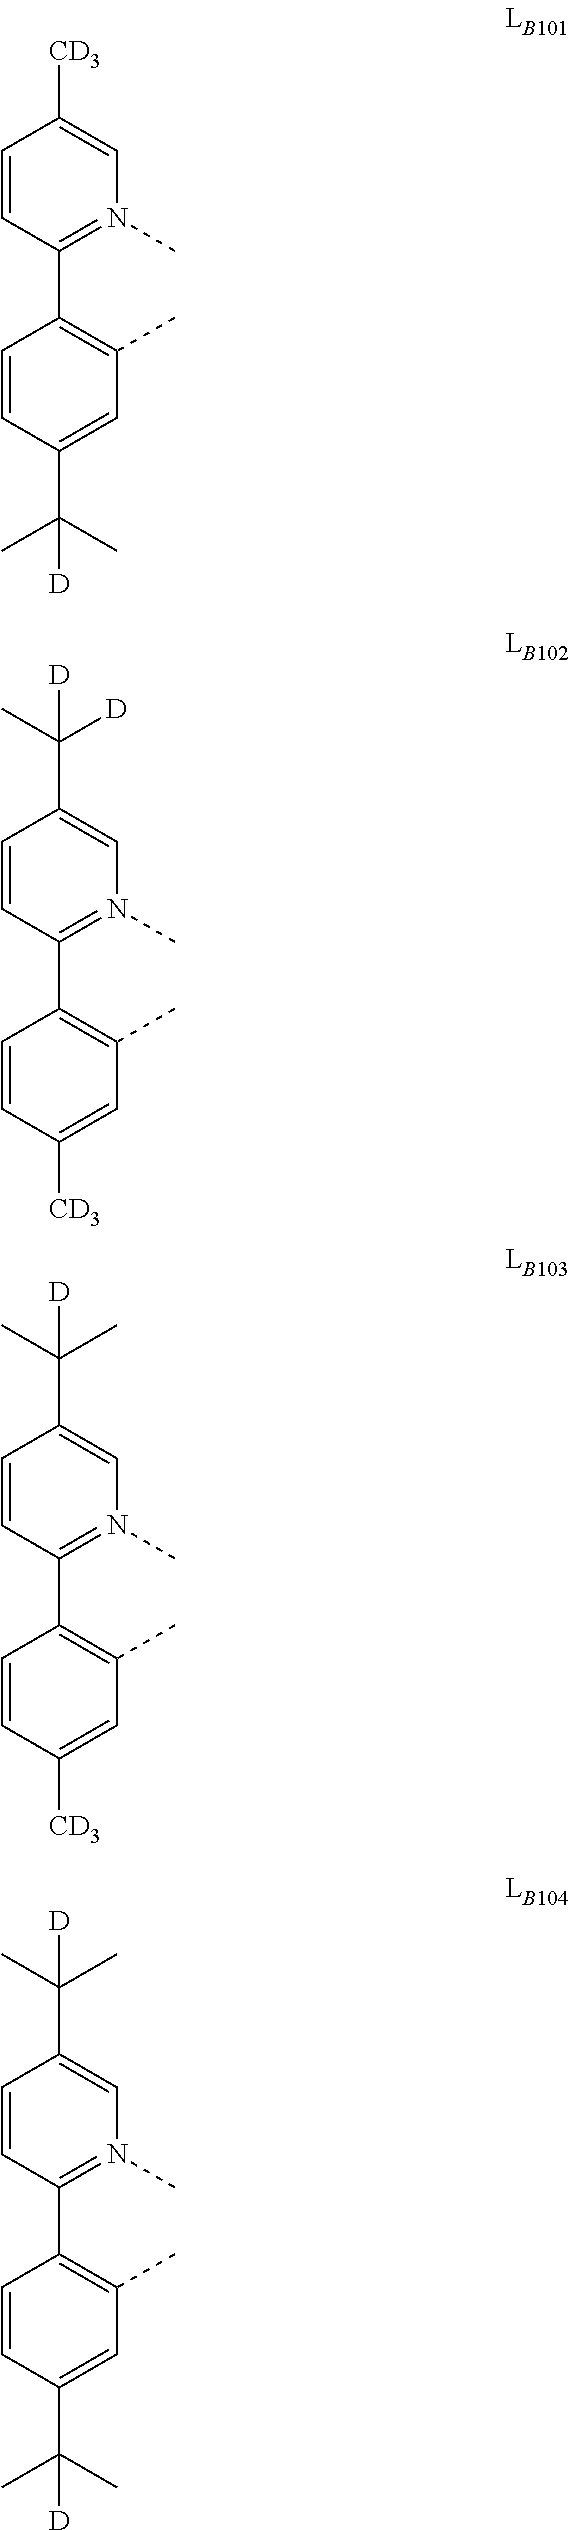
C1=CC([CD3])=CN(C)=C1C1=C(C)C=C(C(C)(C)[D])C=C1.C1=CC(C(C)([D])[D])=CN(C)=C1C1=C(C)C=C([CD3])C=C1.C1=CC(C(C)(C)[D])=CN(C)=C1C1=C(C)C=C(C(C)(C)[D])C=C1.C1=CC(C(C)(C)[D])=CN(C)=C1C1=C(C)C=C([CD3])C=C1
